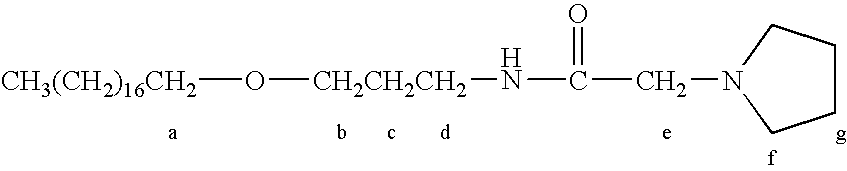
[CH3(CH2)16CH2]O[CH2CH2CH2]NC(CN1CCCC1)=O
